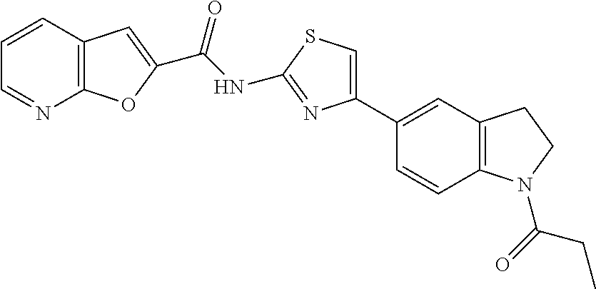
C(NC1=NC(C2=CC3=C(C=C2)N(C(=O)CC)CC3)=CS1)(=O)C1=CC2=C(O1)N=CC=C2
